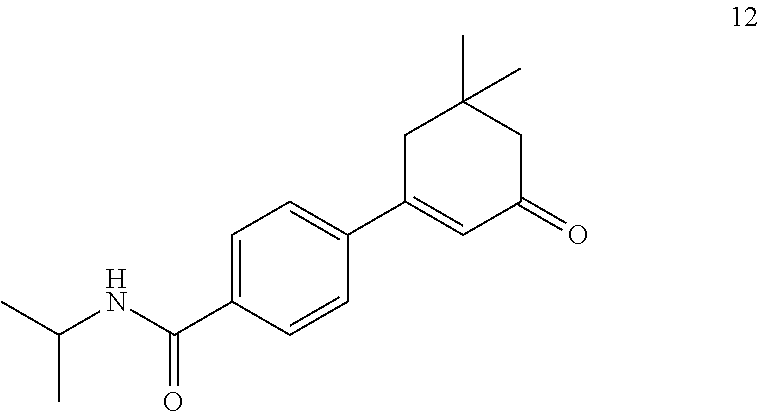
C1=C(C(NC(C)C)=O)C=CC(C2=CC(=O)CC(C)(C)C2)=C1
